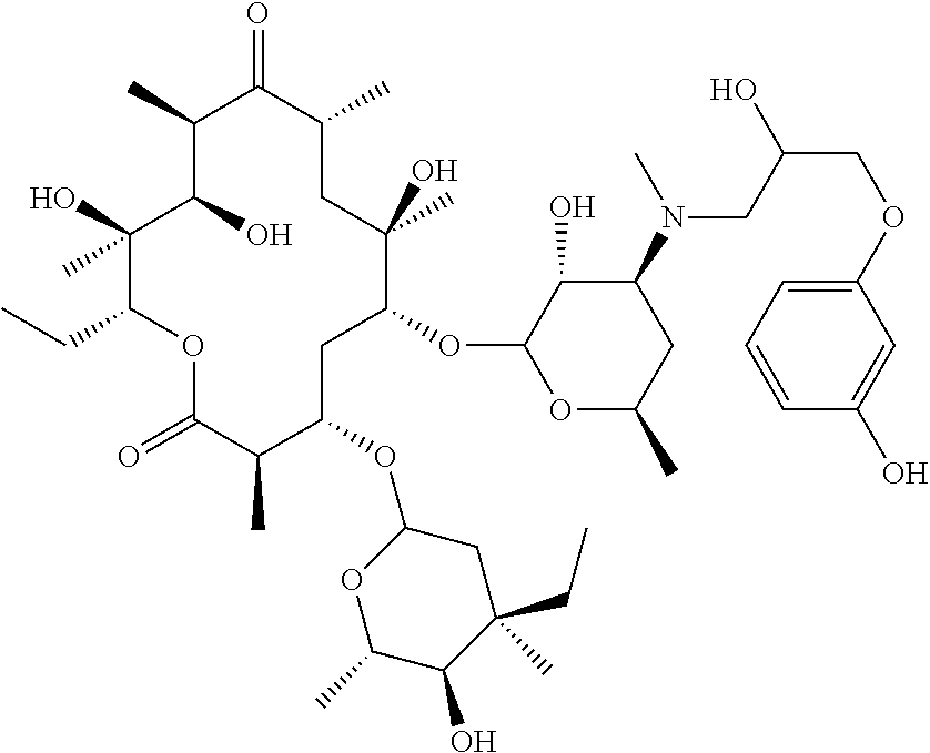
C1(O)(C)C(CC)OC(=O)C(C)C(OC2OC(C)C(O)C(CC)(C)C2)CC(OC2OC(C)CC(N(CC(COC3=CC=CC(O)=C3)O)C)C2O)C(O)(C)CC(C)C(=O)C(C)C1O
